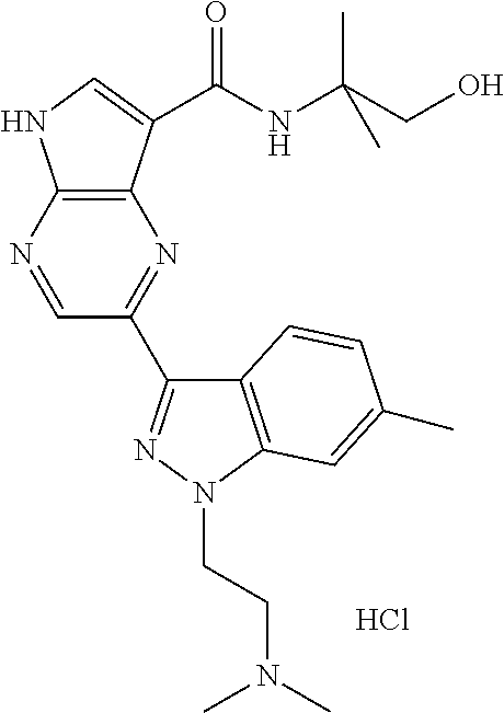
C1=NC2=C(N=C1C1=NN(CCN(C)C)C3=C1C=CC(C)=C3)C(C(NC(CO)(C)C)=O)=CN2.Cl
